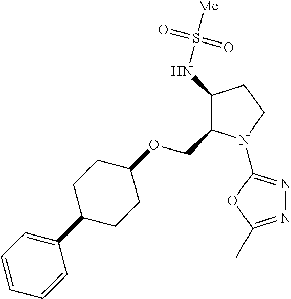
C1(NS([Me])(=O)=O)C(COC2CCC(C3=CC=CC=C3)CC2)N(C2=NN=C(C)O2)CC1
